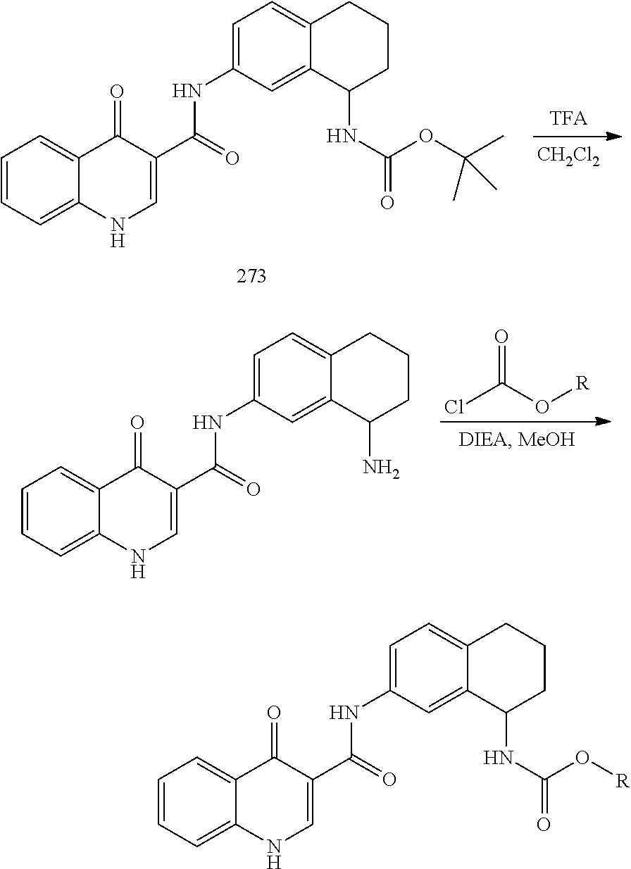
C1=CC=C2C(=C1)C(=O)C(C(=O)NC1=CC=C3C(=C1)C(NC(=O)OC(C)(C)C)CCC3)=CN2.[CH2Cl2].ClC(=O)O[R].C1=CC=C2C(=C1)C(=O)C(C(=O)NC1=CC=C3C(=C1)C(N)CCC3)=CN2.C1=CC=C2C(=C1)C(=O)C(C(=O)NC1=CC=C3C(=C1)C(NC(=O)O[R])CCC3)=CN2
